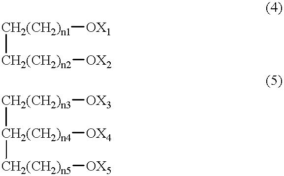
[CH2(CH2)n1]([CH2(CH2)n2][OX2])[OX1].[CH2(CH2)n3]([CH2(CH2)n4]([OX4])[CH2(CH2)n5][OX5])[OX3]
